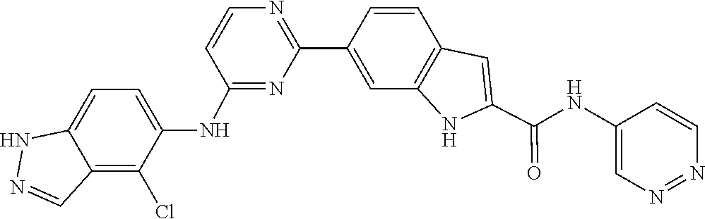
C1=CC2=C(C=C1C1=NC=CC(NC3=CC=C4C(=C3Cl)C=NN4)=N1)NC(C(NC1=CN=NC=C1)=O)=C2
